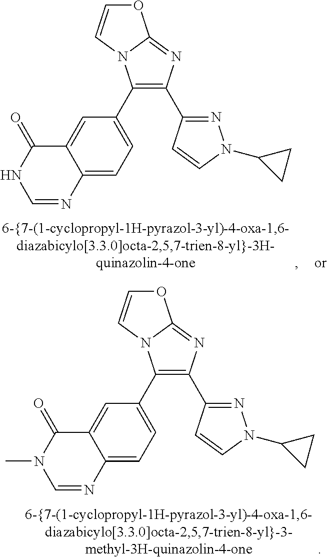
O1C=CN2C1=NC(C1=NN(C3CC3)C=C1)=C2C1=CC=C2C(=C1)C(=O)N(C)C=N2.O1C=CN2C1=NC(C1=NN(C3CC3)C=C1)=C2C1=CC=C2C(=C1)C(=O)NC=N2
